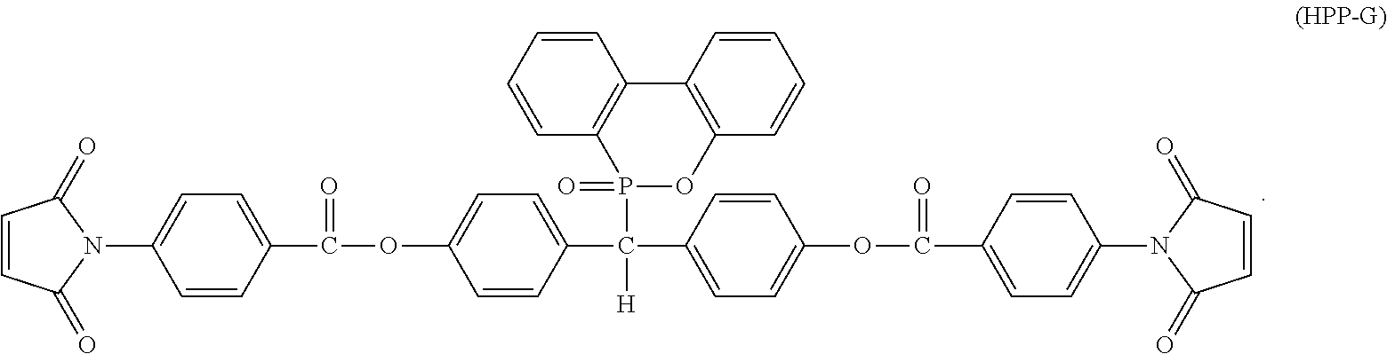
C1=CC(C(P2(=O)OC3=C(C4=C2C=CC=C4)C=CC=C3)([H])C2=CC=C(OC(=O)C3=CC=C(N4C(=O)C=CC4=O)C=C3)C=C2)=CC=C1OC(=O)C1=CC=C(N2C(=O)C=CC2=O)C=C1
